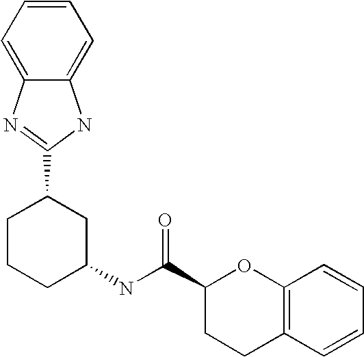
C1CCC(NC(=O)C2CCC3=C(O2)C=CC=C3)CC1C1=NC2=CC=CC=C2N1
